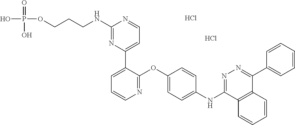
C1(NCCCOP(=O)(O)O)=NC(C2=CC=CN=C2OC2=CC=C(NC3=NN=C(C4=CC=CC=C4)C4=C3C=CC=C4)C=C2)=CC=N1.Cl.Cl
